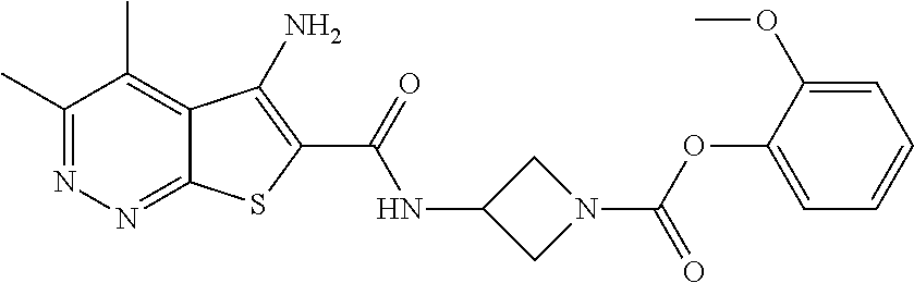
C1(C)=NN=C2C(=C1C)C(N)=C(C(=O)NC1CN(C(=O)OC3=CC=CC=C3OC)C1)S2
